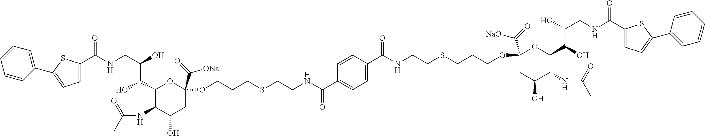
C(NCC(O)C(C1C(NC(C)=O)C(O)CC(C(=O)[ONa])(OCCCSCCNC(C2=CC=C(C(NCCSCCCOC3(C(=O)[NaO])CC(O)C(NC(C)=O)C(C(O)C(O)CNC(C4=CC=C(C5=CC=CC=C5)S4)=O)O3)=O)C=C2)=O)O1)O)(=O)C1=CC=C(C2=CC=CC=C2)S1
